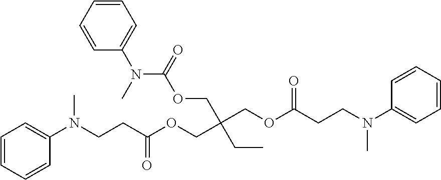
C1(N(C(OCC(COC(CCN(C2=CC=CC=C2)C)=O)(CC)COC(CCN(C2=CC=CC=C2)C)=O)=O)C)=CC=CC=C1
